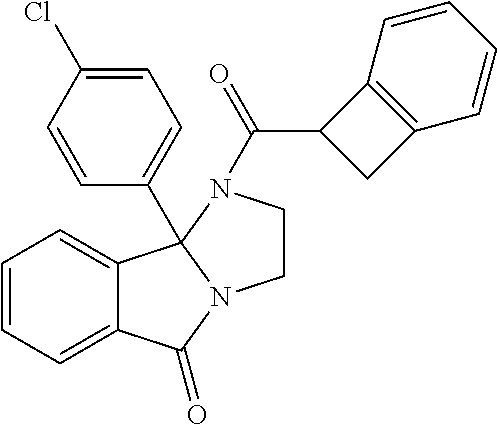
C12=CC=CC=C1C1(C3=CC=C(Cl)C=C3)N(C2=O)CCN1C(C1CC2=C1C=CC=C2)=O
